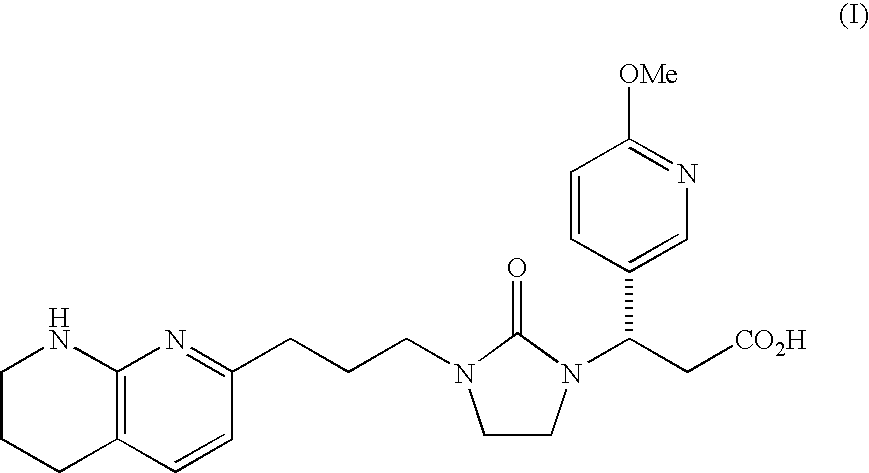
C12=C(C=CC(CCCN3CCN(C(C[CO2H])C4=CN=C([OMe])C=C4)C3=O)=N1)CCCN2
